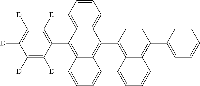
C1=CC=C2C(=C1)C(C1=C3C(=C(C4=CC=CC=C4)C=C1)C=CC=C3)=C1C(=C2C2=C([D])C([D])=C([D])C([D])=C2[D])C=CC=C1
